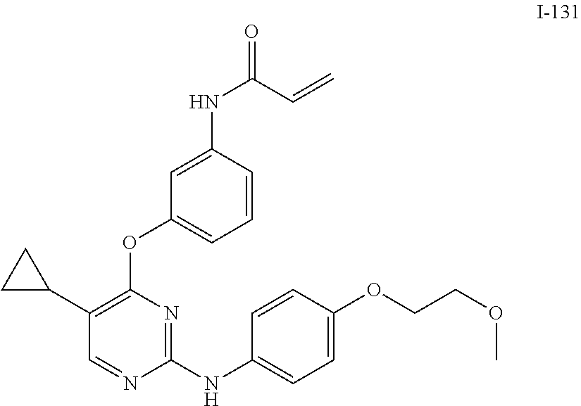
C1=C(NC(=O)C=C)C=CC=C1OC1=C(C2CC2)C=NC(NC2=CC=C(OCCOC)C=C2)=N1
